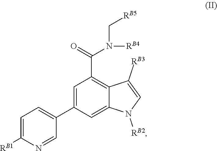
C1=C([RB1])N=CC(C2=CC(C(=O)N(C[RB5])[RB4])=C3C(=C2)N([RB2])C=C3[RB3])=C1
